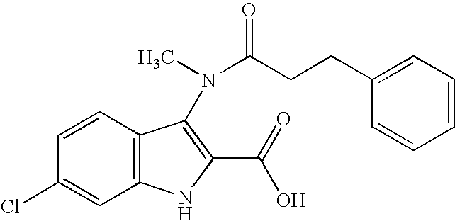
C1=CC2=C(C=C1Cl)NC(C(O)=O)=C2N(C(CCC1=CC=CC=C1)=O)C
